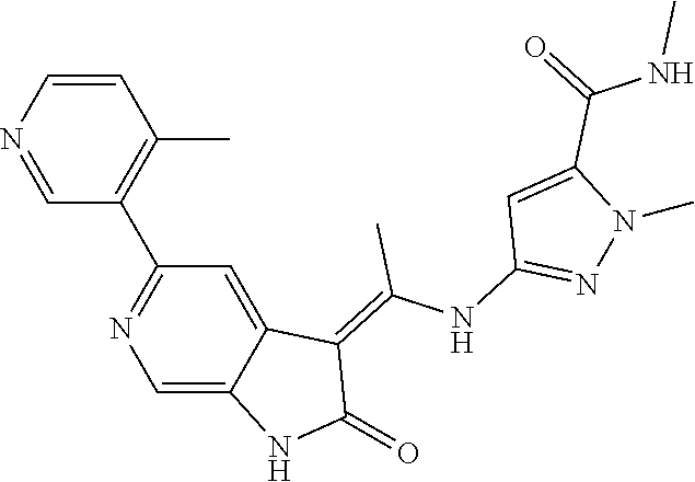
C1=CN=CC(C2=NC=C3C(=C2)C(=C(NC2=NN(C)C(C(=O)NC)=C2)C)C(=O)N3)=C1C
